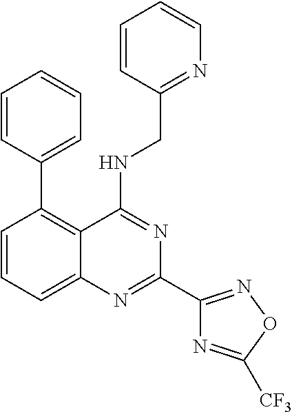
C1=CC=C2C(=C1C1=CC=CC=C1)C(NCC1=NC=CC=C1)=NC(C1=NOC([CF3])=N1)=N2
